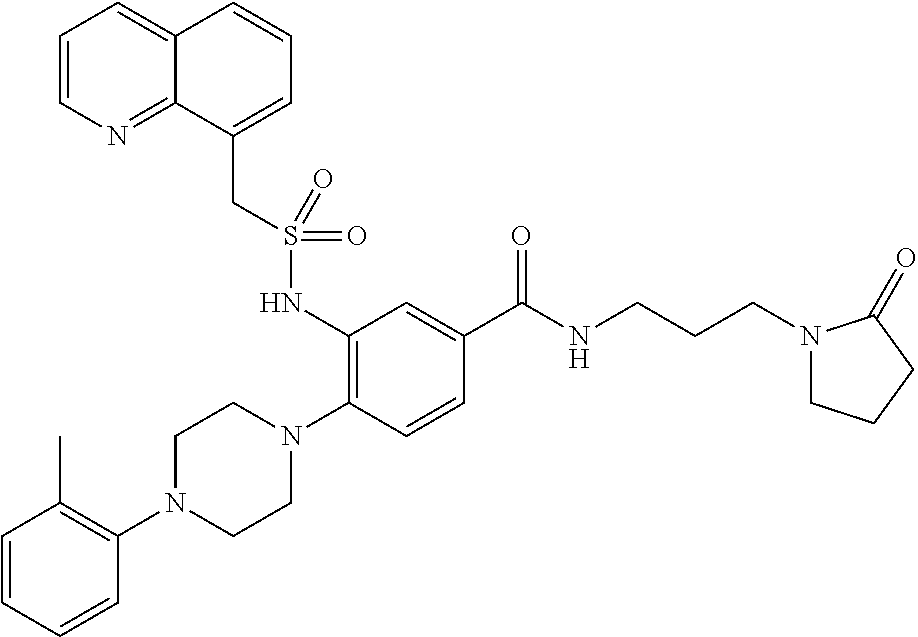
N1(C2=C(C)C=CC=C2)CCN(C2=C(NS(CC3=CC=CC4=CC=CN=C34)(=O)=O)C=C(C(NCCCN3CCCC3=O)=O)C=C2)CC1
